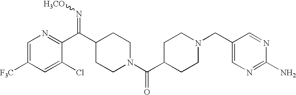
C1=C([F3C])C=C(Cl)C(C(C2CCN(C(C3CCN(CC4=CN=C(N)N=C4)CC3)=O)CC2)=N[H3CO])=N1
